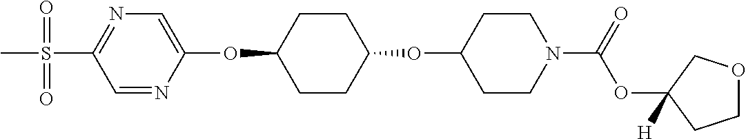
C1=NC(OC2CCC(OC3CCN(C(OC4([H])CCOC4)=O)CC3)CC2)=CN=C1S(C)(=O)=O
